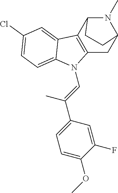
C12=C(C3N(C)C(C1)CC3)C1=CC(Cl)=CC=C1N2C=C(C)C1=CC=C(OC)C(F)=C1
